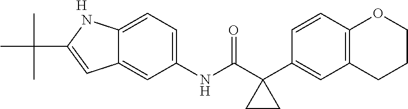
C1(C2(C(NC3=CC=C4C(=C3)C=C(C(C)(C)C)N4)=O)CC2)=CC2=C(C=C1)OCCC2.[H]
